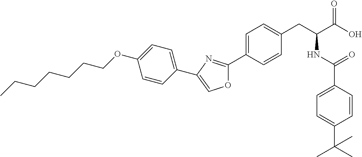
CCCCCCCOC1=CC=C(C2=COC(C3=CC=C(CC(C(O)=O)NC(C4=CC=C(C(C)(C)C)C=C4)=O)C=C3)=N2)C=C1
